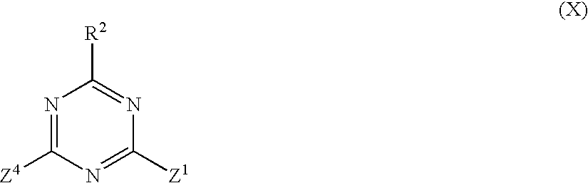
N1=C([Z4])N=C([Z1])N=C1[R2]
